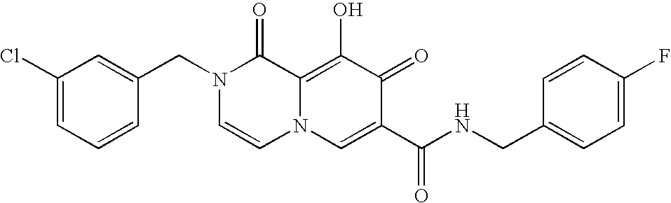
C1(Cl)=CC=CC(CN2C=CN3C(=C(O)C(=O)C(C(=O)NCC4=CC=C(F)C=C4)=C3)C2=O)=C1
